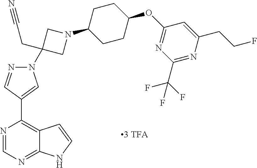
N1(C2(CC#N)CN(C3CCC(OC4=NC(C(F)(F)F)=NC(CCF)=C4)CC3)C2)N=CC(C2=C3C(=NC=N2)NC=C3)=C1
